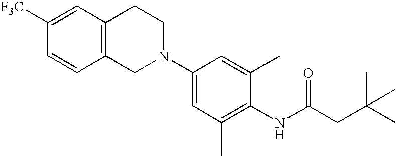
C1(N2CCC3=C(C2)C=CC([F3C])=C3)=CC(C)=C(NC(CC(C)(C)C)=O)C(C)=C1
